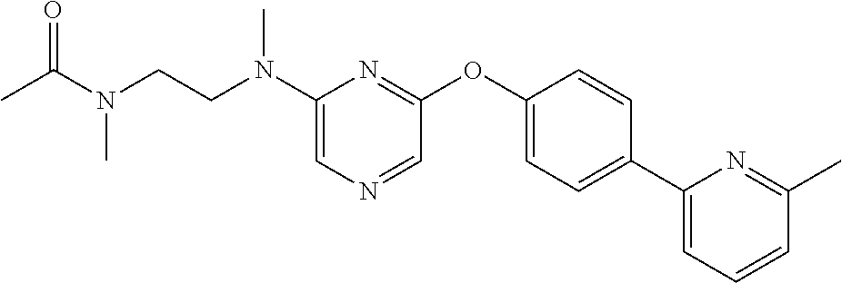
C1(N(CCN(C)C(=O)C)C)=CN=CC(OC2=CC=C(C3=CC=CC(C)=N3)C=C2)=N1
